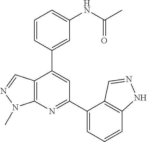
C12=C(N=C(C3=CC=CC4=C3C=NN4)C=C1C1=CC(NC(C)=O)=CC=C1)N(C)N=C2
